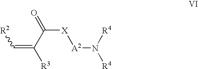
C([X][A2]N([R4])[R4])(C(=C[R2])[R3])=O
